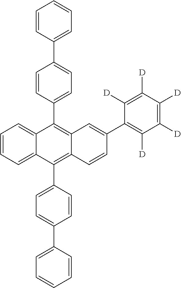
C1=CC=C2C(=C1)C(C1=CC=C(C3=CC=CC=C3)C=C1)=C1C(=C2C2=CC=C(C3=CC=CC=C3)C=C2)C=CC(C2=C([D])C([D])=C([D])C([D])=C2[D])=C1
